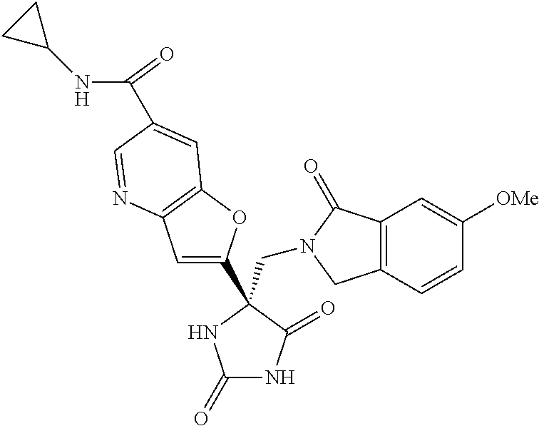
C(N1CC2=C(C1=O)C=C([OMe])C=C2)C1(C2=CC3=C(O2)C=C(C(=O)NC2CC2)C=N3)C(=O)NC(=O)N1
